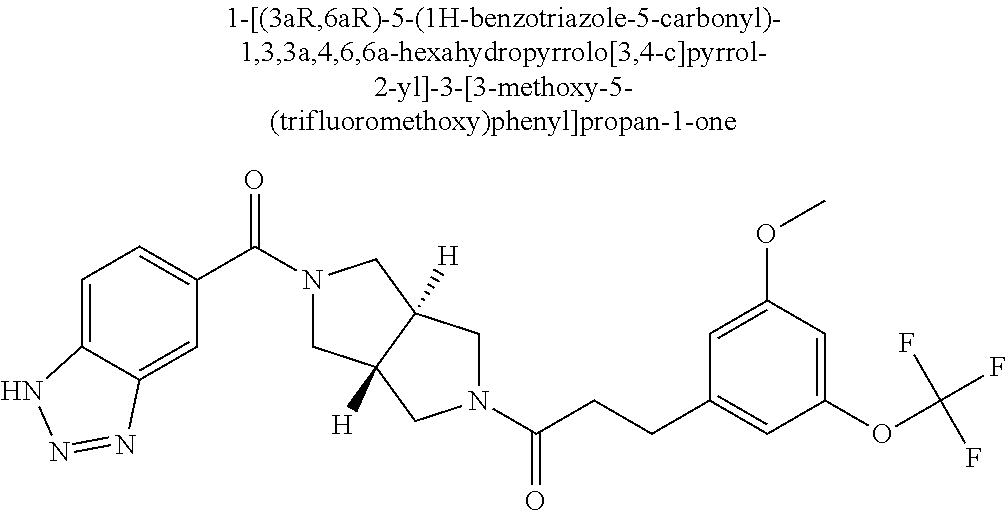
C(CCC1=CC(OC(F)(F)F)=CC(OC)=C1)(=O)N1CC2([H])CN(C(=O)C3=CC=C4C(=C3)N=NN4)CC2([H])C1
